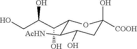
C1(C(C(O)CO)O)C([AcHN])C(O)CC([COOH])(O)O1
